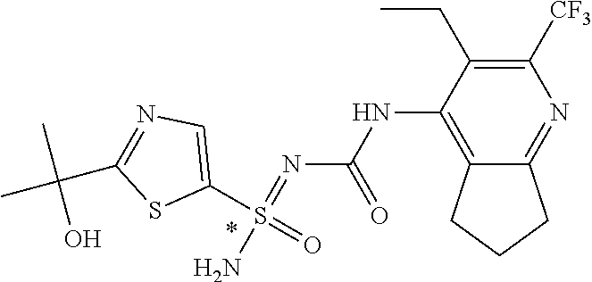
N(C1=C2C(=NC([CF3])=C1CC)CCC2)C(N=S(N)(C1=CN=C(C(C)(C)O)S1)=O)=O
